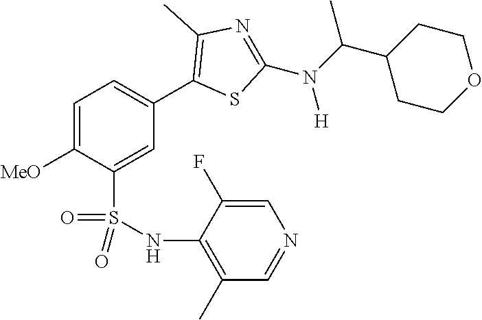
C1=C([MeO])C(S(NC2=C(C)C=NC=C2F)(=O)=O)=CC(C2=C(C)N=C(N(C(C3CCOCC3)C)[H])S2)=C1
